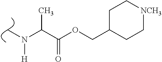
CN(C(C(=O)OCC1CC[NCH3]CC1)C)[H]
